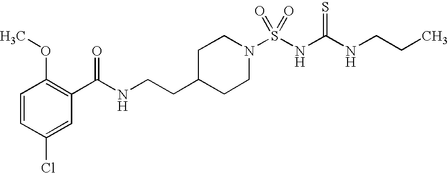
C1=CC(Cl)=CC(C(NCCC2CCN(S(NC(NCCC)=S)(=O)=O)CC2)=O)=C1OC
